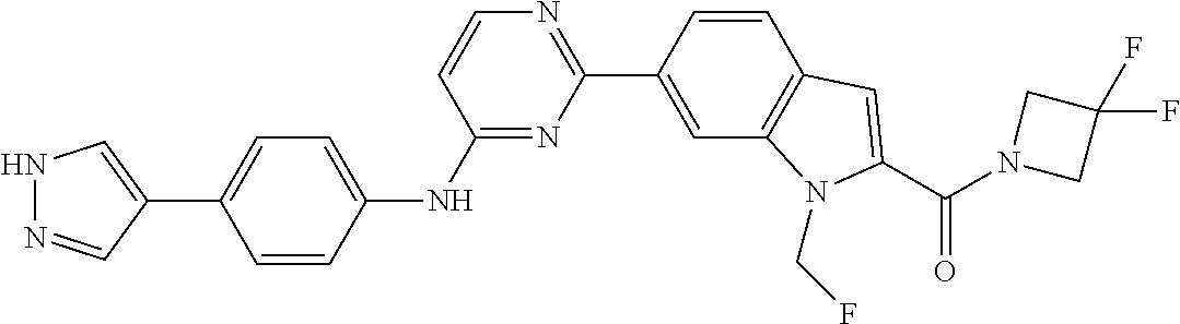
N1=C(NC2=CC=C(C3=CNN=C3)C=C2)C=CN=C1C1=CC2=C(C=C1)C=C(C(=O)N1CC(F)(F)C1)N2CF
